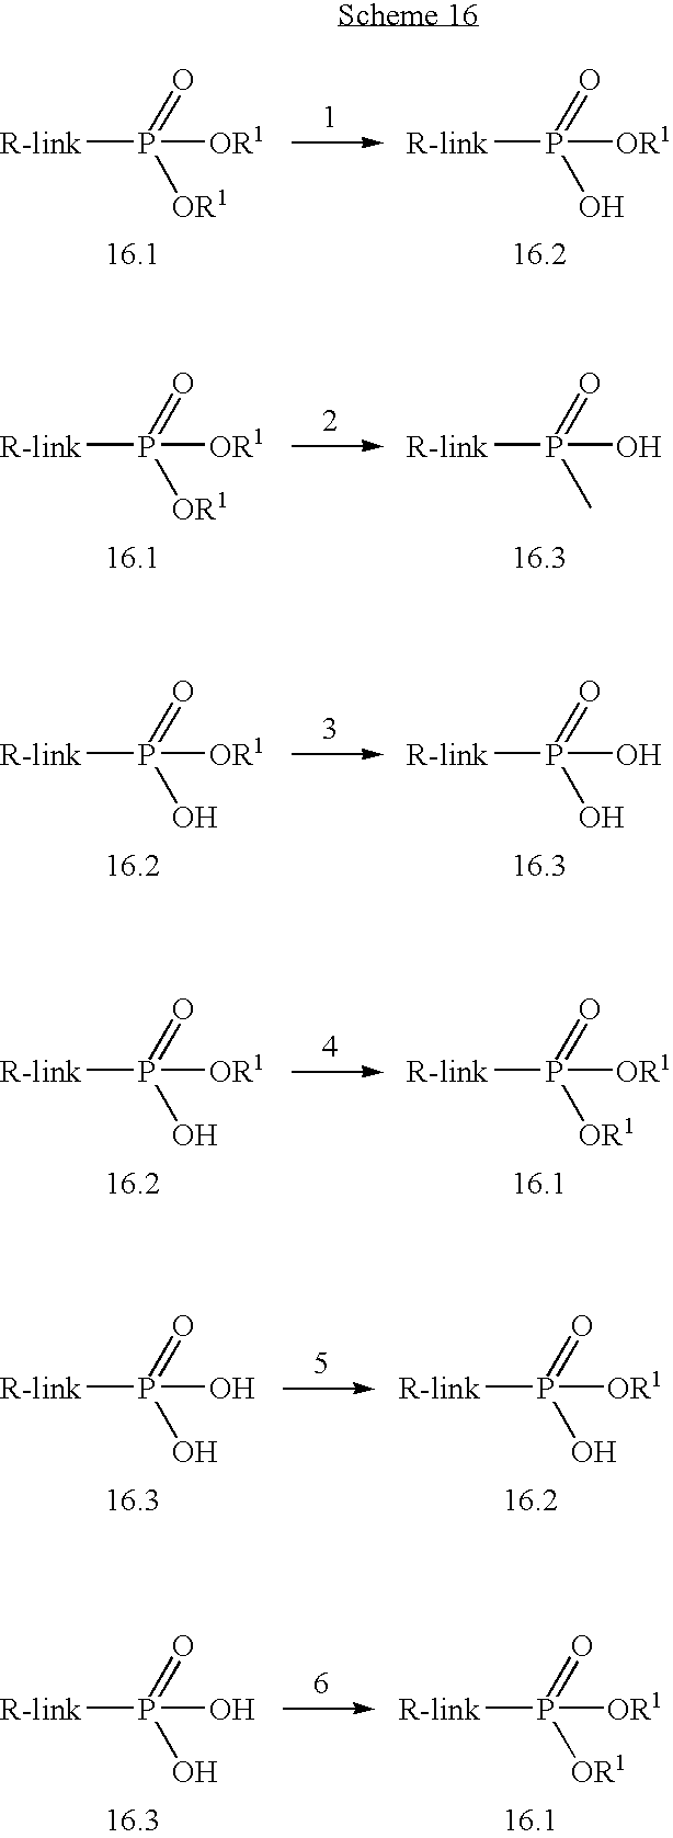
[R-link]P([OR1])(=O)[OR1].[R-link]P([OR1])(=O)O.[R-link]P([OR1])(=O)[OR1].[R-link]P(O)(=O)C.[R-link]P([OR1])(=O)O.[R-link]P(O)(=O)O.[R-link]P([OR1])(=O)O.[R-link]P([OR1])(=O)[OR1].[R-link]P(O)(=O)O.[R-link]P([OR1])(=O)O.[R-link]P(O)(=O)O.[R-link]P([OR1])(=O)[OR1]
